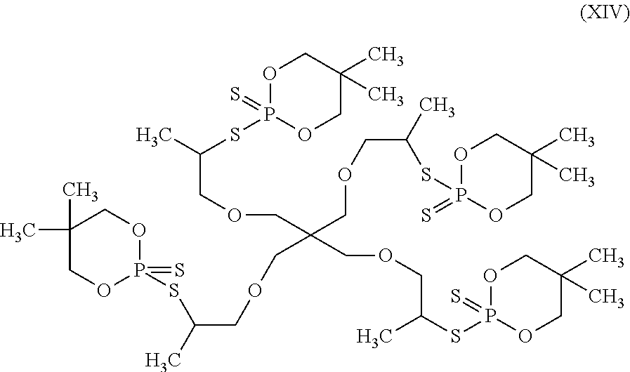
O1P(SC(COCC(COCC(SP2(=S)OCC(C)(C)CO2)C)(COCC(C)SP2(=S)OCC(C)(C)CO2)COCC(C)SP2(=S)OCC(C)(C)CO2)C)(=S)OCC(C)(C)C1
